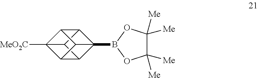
[MeO2C]C12C3C4C5(B6OC([Me])([Me])C([Me])([Me])O6)C3C1C5C42
